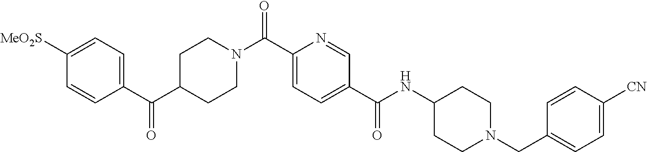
C1(C(C2CCN(C(C3=CC=C(C(NC4CCN(CC5=CC=C([CN])C=C5)CC4)=O)C=N3)=O)CC2)=O)=CC=C([MeO2S])C=C1
